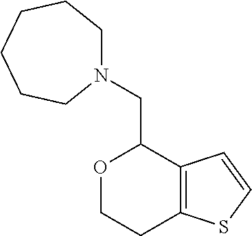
O1CCC2=C(C1CN1CCCCCC1)C=CS2
